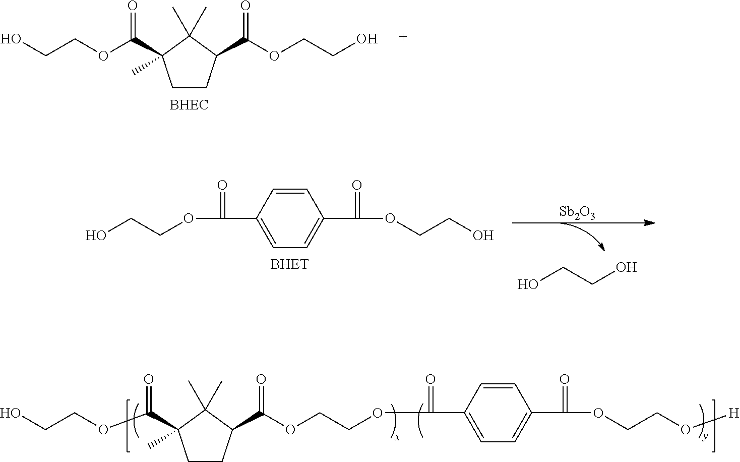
C1CC(C(OCCO)=O)C(C)(C)C1(C(OCCO)=O)C.C1=C(C(OCCO)=O)C=CC(C(OCCO)=O)=C1.OCCO.[Sb2O3].C1CC(C(OCCOC(C2=CC=C(C(OCCO[H])=O)C=C2)=O)=O)C(C)(C)C1(C(OCCO)=O)C
